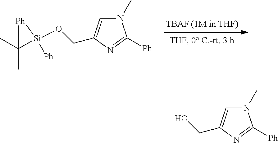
N1(C)C=C(CO[Si]2([Ph])C(C)(C)[Ph]2)N=C1[Ph].N1(C)C=C(CO)N=C1[Ph]
